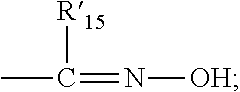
CC(=N[OH])[R15]
